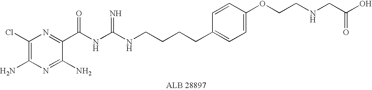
C1(Cl)=C(N)N=C(N)C(C(NC(=N)NCCCCC2=CC=C(OCCNCC(O)=O)C=C2)=O)=N1
